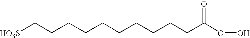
C(CC(OO)=O)CCCCCCCC[HO3S]
